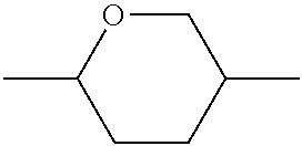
C1(C)CCC(C)CO1
